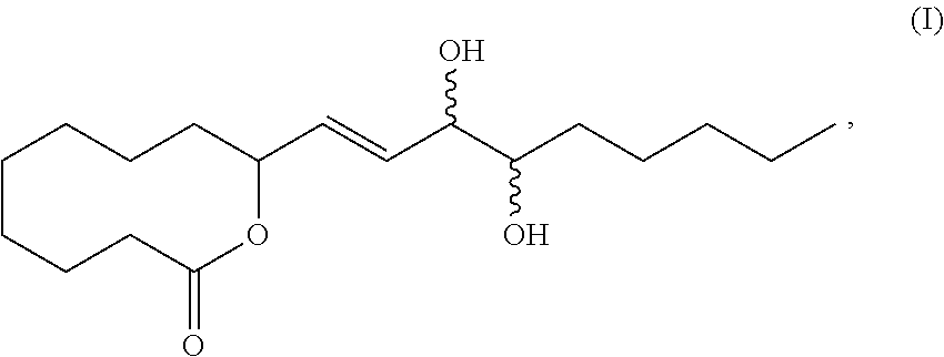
C1CCCC(=O)OC(C=CC(C(CCCCC)O)O)CCC1
